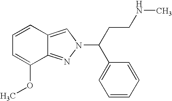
C1=CC2=CN(C(C3=CC=CC=C3)CCNC)N=C2C(OC)=C1
